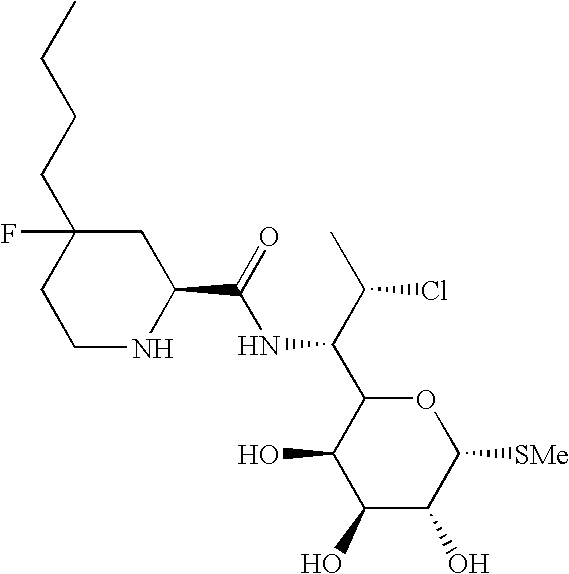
C1(O)C(O)C([SMe])OC(C(C(C)Cl)NC(=O)C2CC(CCCC)(F)CCN2)C1O
